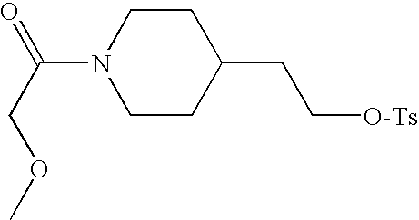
C(C(=O)N1CCC(CC[O-Ts])CC1)OC
